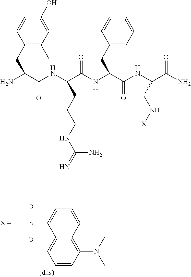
C12=C(N(C)C)C=CC=C1C(S(C)(=O)=O)=CC=C2.NC(C(NC(C(NC(C(NC(C(N)=O)CN[X])=O)CC1=CC=CC=C1)=O)CCCNC(=N)N)=O)CC1=C(C)C=C(O)C=C1C
